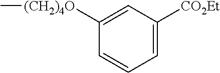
C1([(CH2)4O]C)=CC([CO2Et])=CC=C1
